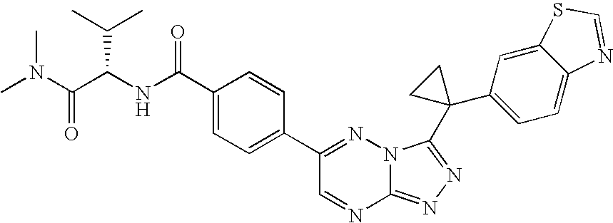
C12=NN=C(C3(C4=CC=C5C(=C4)SC=N5)CC3)N1N=C(C1=CC=C(C(NC(C(N(C)C)=O)C(C)C)=O)C=C1)C=N2
